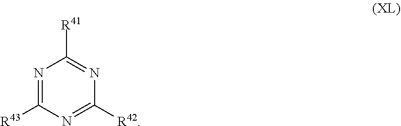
N1=C([R43])N=C([R42])N=C1[R41]
